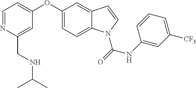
O(C1=CC=C2C(=C1)C=CN2C(=O)NC1=CC([CF3])=CC=C1)C1=CC=NC(CNC(C)C)=C1
